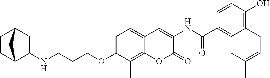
C1=C(OCCCNC2CC3CCC2C3)C(C)=C2C(=C1)C=C(NC(=O)C1=CC(CC=C(C)C)=C(O)C=C1)C(=O)O2
